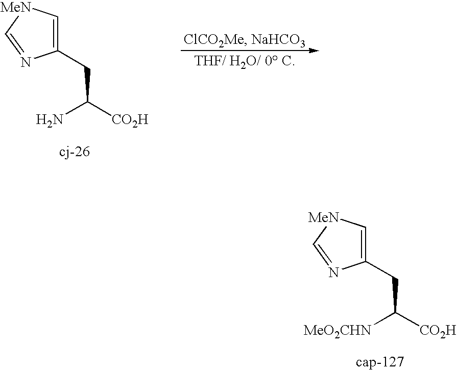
C1(CC(N)[CO2H])=C[MeN]C=N1.[cj-26].C1(CC([MeO2CHN])[CO2H])=C[MeN]C=N1.[cap-127]
